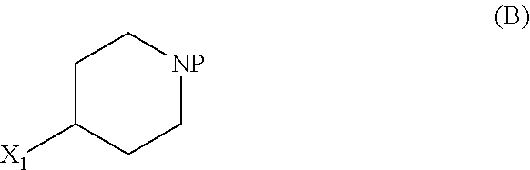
C1C([X1])CC[NP]C1
